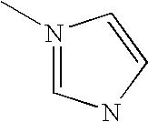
N1(C)=CNC=C1
